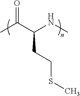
C(CCSC)(NC)C(C)=O
